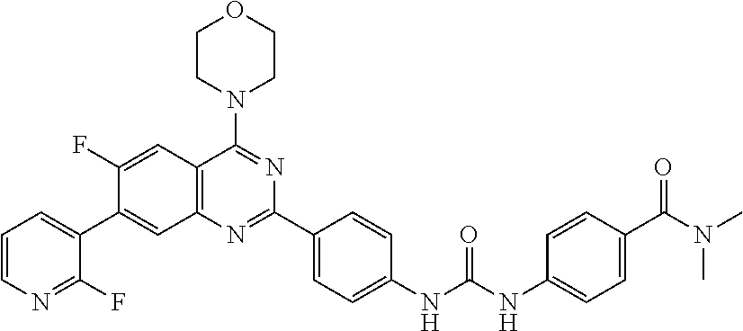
C1(F)=CC2=C(C=C1C1=CC=CN=C1F)N=C(C1=CC=C(NC(NC3=CC=C(C(N(C)C)=O)C=C3)=O)C=C1)N=C2N1CCOCC1
